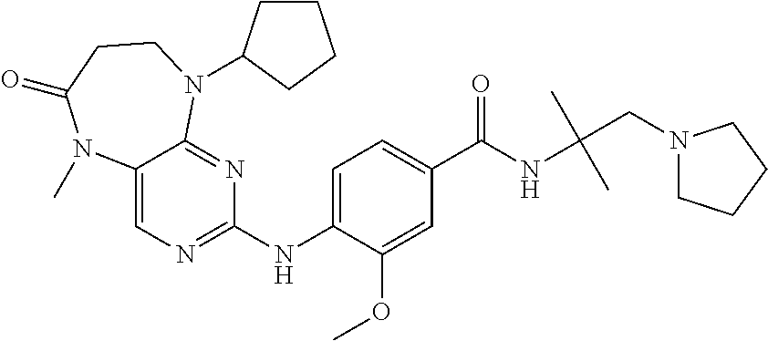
C1(NC2=NC=C3C(=N2)N(C2CCCC2)CCC(=O)N3C)=CC=C(C(NC(CN2CCCC2)(C)C)=O)C=C1OC
